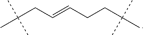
C(CC(C)(C)C)C=CCC(C)(C)C
